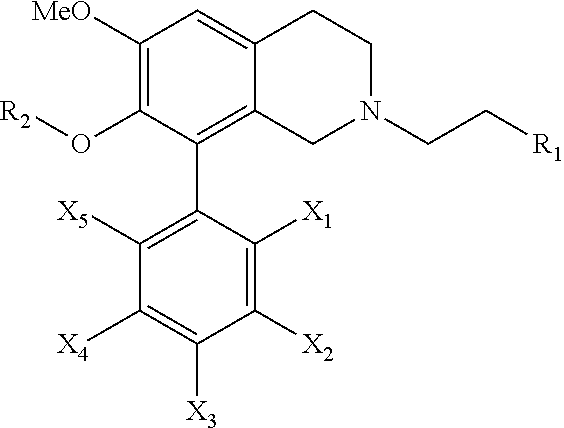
C1([MeO])=C(O[R2])C(C2=C([X5])C([X4])=C([X3])C([X2])=C2[X1])=C2C(=C1)CCN(CC[R1])C2
